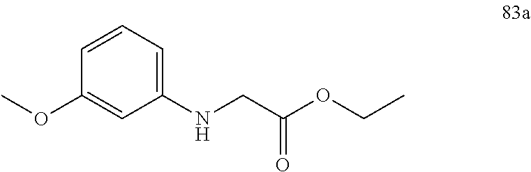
C1(OC)=CC(NCC(OCC)=O)=CC=C1
